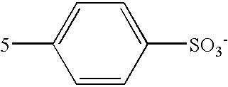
C1([SO3-])=CC=C([5])C=C1
